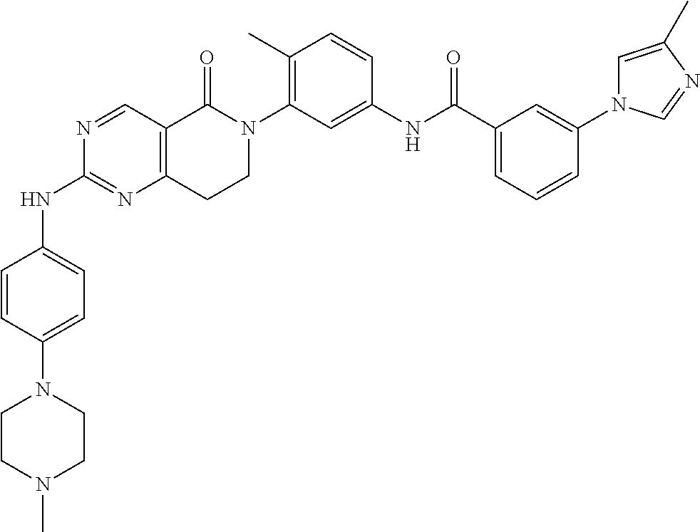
N1(C2=CC=C(NC3=NC4=C(C=N3)C(=O)N(C3=C(C)C=CC(NC(C5=CC=CC(N6C=C(C)N=C6)=C5)=O)=C3)CC4)C=C2)CCN(C)CC1
